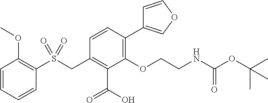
C1=CC=CC(S(CC2=C(C(=O)O)C(OCCNC(OC(C)(C)C)=O)=C(C3=COC=C3)C=C2)(=O)=O)=C1OC
